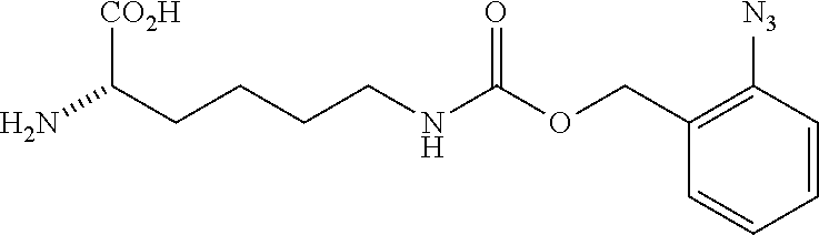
C(N)(CCCCNC(OCC1=C([N3])C=CC=C1)=O)[CO2H]
